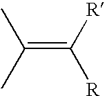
C(=C([R])[R])(C)C
